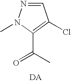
C1(C(C)=O)=C(Cl)C=NN1C.[DA]
